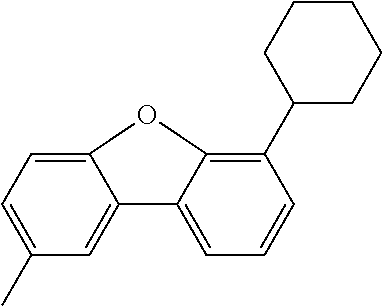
C1=C(C)C=C2C(=C1)OC1=C(C3CCCCC3)C=CC=C21
